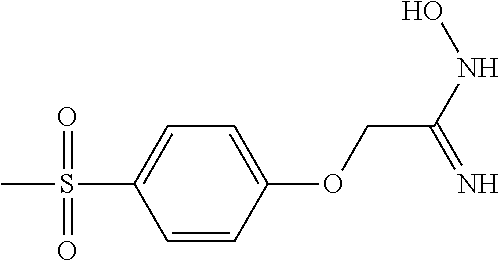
C1=CC(OCC(NO)=N)=CC=C1S(C)(=O)=O
